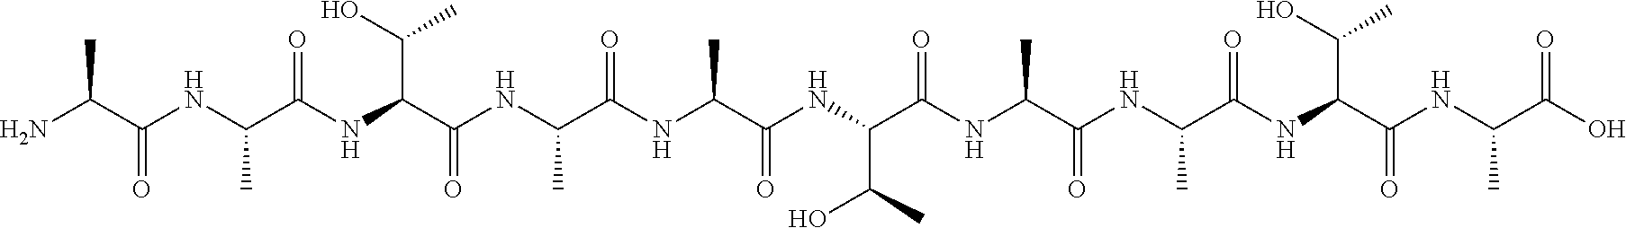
CC(C(NC(C(NC(C(C)O)C(=O)NC(C)C(=O)NC(C)C(=O)NC(C(NC(C(NC(C(NC(C(NC(C(O)=O)C)=O)C(O)C)=O)C)=O)C)=O)C(C)O)=O)C)=O)N
